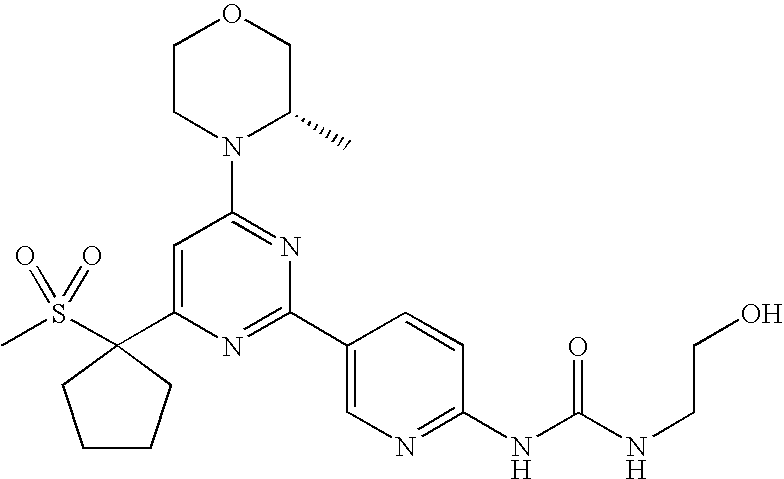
C1(C2(S(C)(=O)=O)CCCC2)=CC(N2C(C)COCC2)=NC(C2=CN=C(NC(=O)NCCO)C=C2)=N1
